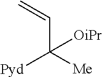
C(C([Me])([Pyd])[OiPr])=C
